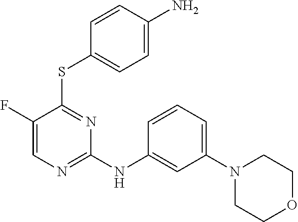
C1(F)=CN=C(NC2=CC(N3CCOCC3)=CC=C2)N=C1SC1=CC=C(N)C=C1
